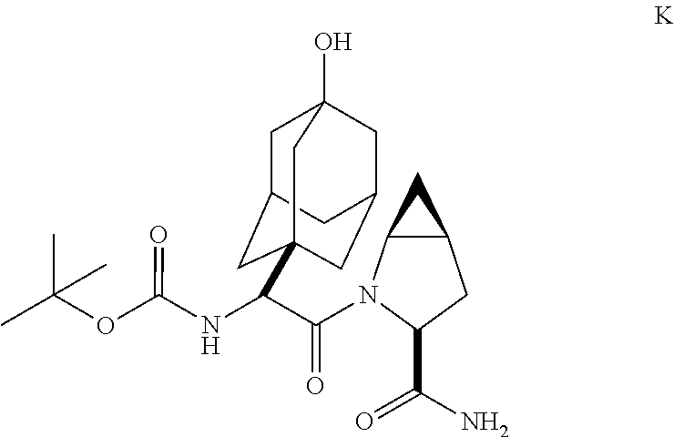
C1C2CC3(C(NC(OC(C)(C)C)=O)C(=O)N4C5C(CC4C(N)=O)C5)CC(CC1(O)C3)C2
